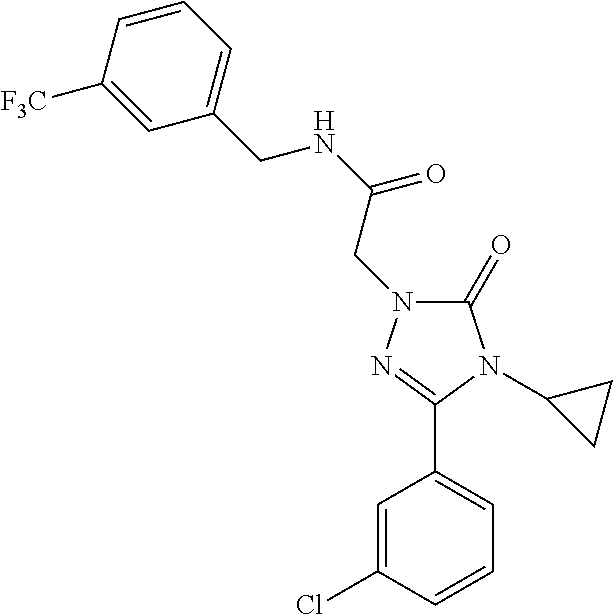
C1(C2=NN(CC(NCC3=CC=CC([F3C])=C3)=O)C(=O)N2C2CC2)=CC=CC(Cl)=C1
